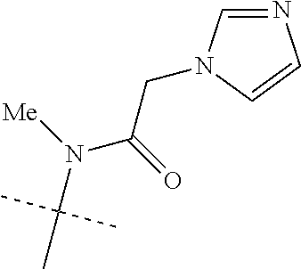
C(C(N([Me])C(C)(C)C)=O)N1C=NC=C1
